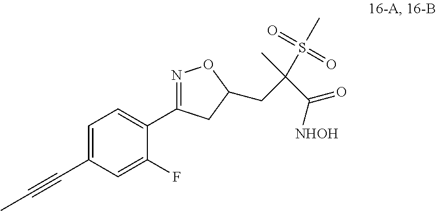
C1=C(C#CC)C=C(F)C(C2=NOC(CC(C([NHOH])=O)(S(C)(=O)=O)C)C2)=C1
